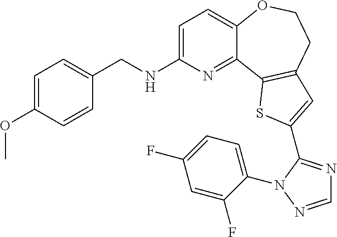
C1=C(NCC2=CC=C(OC)C=C2)N=C2C(=C1)OCCC1=C2SC(C2=NC=NN2C2=CC=C(F)C=C2F)=C1
